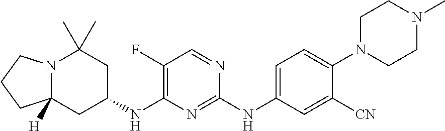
N12C([H])(CC(NC3=C(F)C=NC(NC4=CC=C(N5CCN(C)CC5)C([CN])=C4)=N3)CC1(C)C)CCC2
